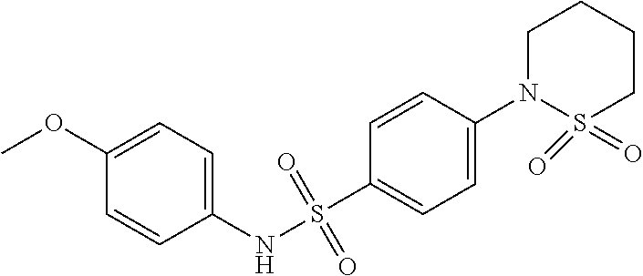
C1(NS(C2=CC=C(N3S(=O)(=O)CCCC3)C=C2)(=O)=O)=CC=C(OC)C=C1
